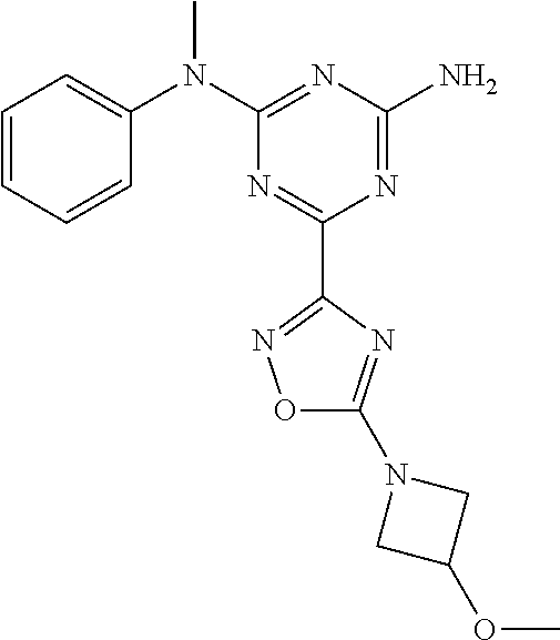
C1=CC=CC(N(C2=NC(N)=NC(C3=NOC(N4CC(OC)C4)=N3)=N2)C)=C1
